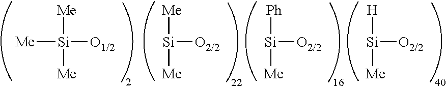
[Si]([O2/2])([Me])[Me].[Me][Si]([O1/2])([Me])[Me].[Si]([O2/2])([Ph])[Me].[Si]([O2/2])([H])[Me]
